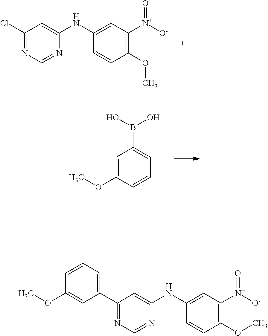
C1(Cl)=NC=NC(NC2=CC([N+]([O-])=O)=C(OC)C=C2)=C1.C1=C(OC)C=CC=C1B(O)O.C1(C2=CC=CC(OC)=C2)=NC=NC(NC2=CC([N+]([O-])=O)=C(OC)C=C2)=C1
